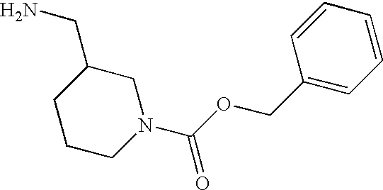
C1CCN(C(OCC2=CC=CC=C2)=O)CC1CN
